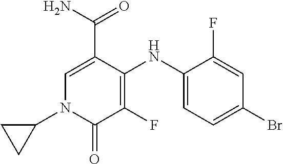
NC(=O)C1=CN(C2CC2)C(=O)C(F)=C1NC1=CC=C(Br)C=C1F
